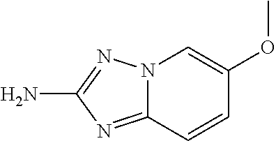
N12C(=NC(N)=N1)C=CC(OC)=C2
